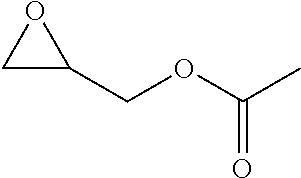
C1C(COC(=O)C)O1
